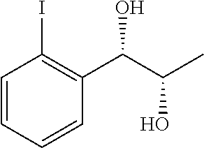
C1=CC=CC(C(C(C)O)O)=C1I
